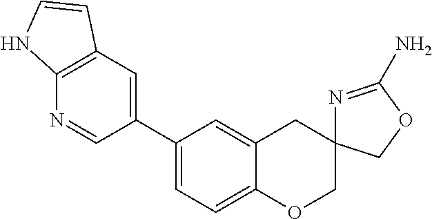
C1=C2C(=CC=C1C1=CC3=C(N=C1)NC=C3)OCC1(C2)N=C(N)OC1
